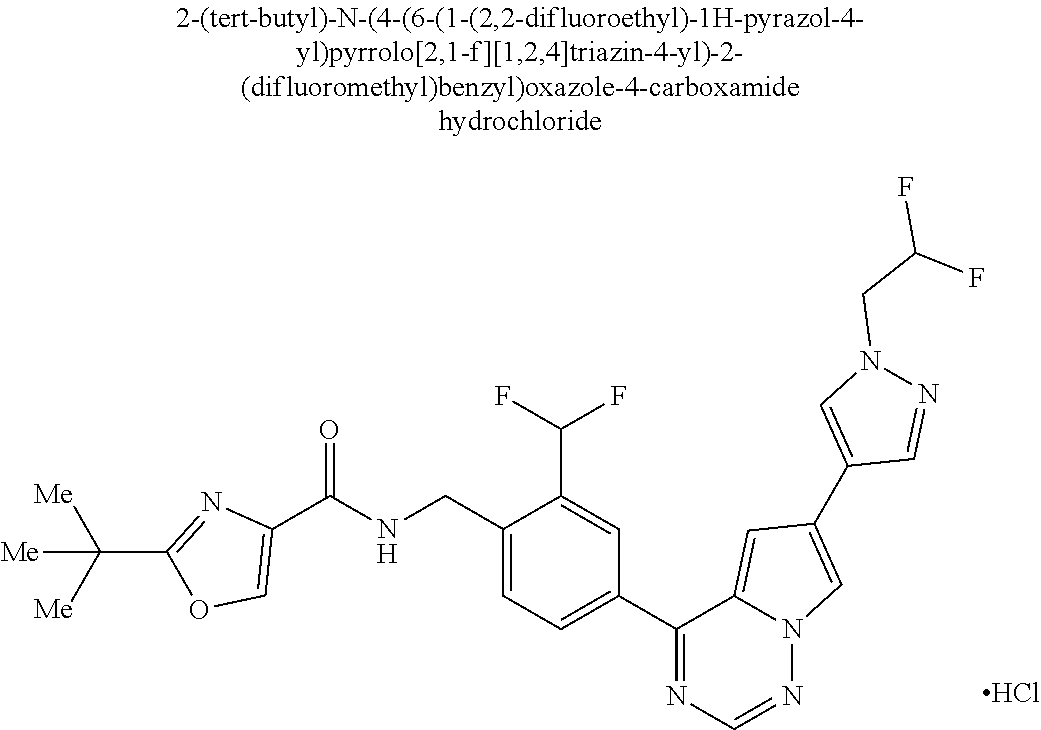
C1(C(NCC2=CC=C(C3=NC=NN4C3=CC(C3=CN(CC(F)F)N=C3)=C4)C=C2C(F)F)=O)=COC(C([Me])([Me])[Me])=N1.Cl
